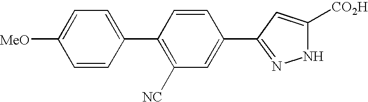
C1=CC(C2=C([NC])C=C(C3=NNC([CO2H])=C3)C=C2)=CC=C1[MeO]
